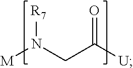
[M]N(CC([U])=O)[R7]
